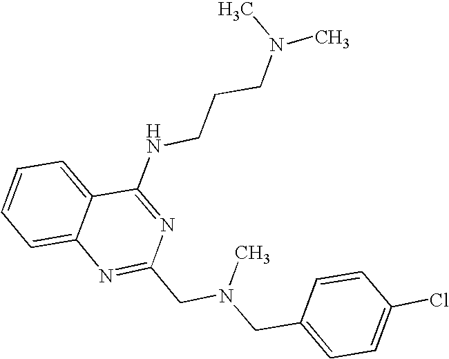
C1=CC=C2C(=C1)N=C(CN(CC1=CC=C(Cl)C=C1)C)N=C2NCCCN(C)C
